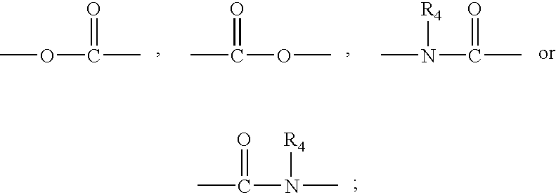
O(C(C)=O)C.CC(OC)=O.CN(C(C)=O)[R4].CC(N(C)[R4])=O
